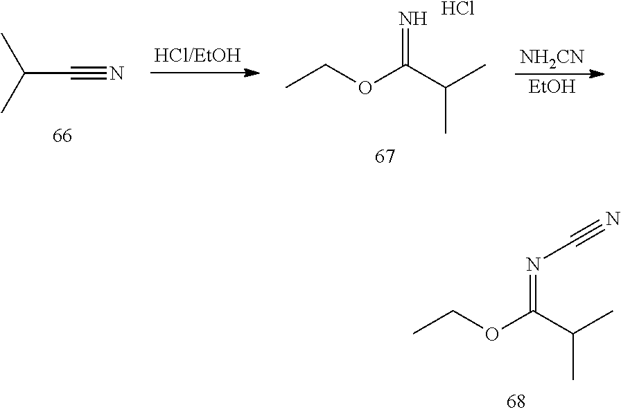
C(C(C)C)#N.CCOC(C(C)C)=N.Cl.[NH2CN].[EtOH].CCOC(C(C)C)=NC#N
